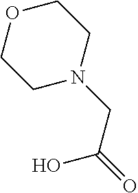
OC(CN1CCOCC1)=O
